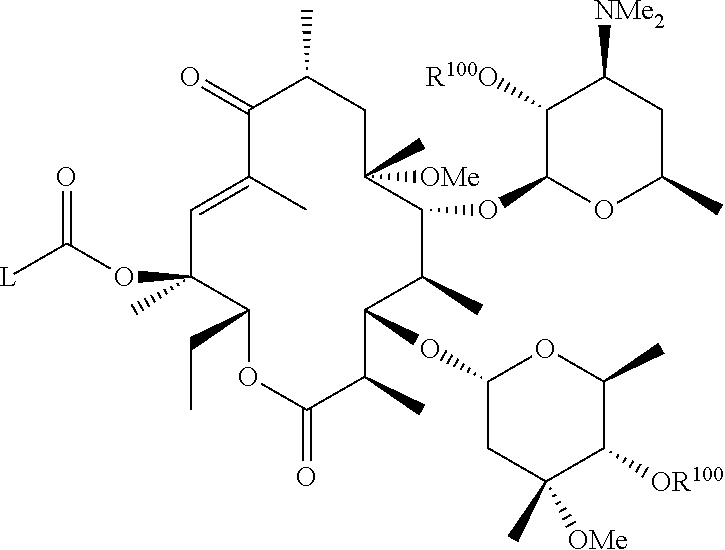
C1=C(C)C(=O)C(C)CC([OMe])(C)C(OC2OC(C)CC([NMe2])C2[R100O])C(C)C(OC2CC(C)([OMe])C([OR100])C(C)O2)C(C)C(=O)OC(CC)C1(C)OC(=O)[L]
